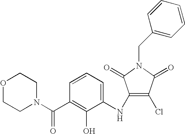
C1=CC=C(NC2=C(Cl)C(=O)N(CC3=CC=CC=C3)C2=O)C(O)=C1C(N1CCOCC1)=O
